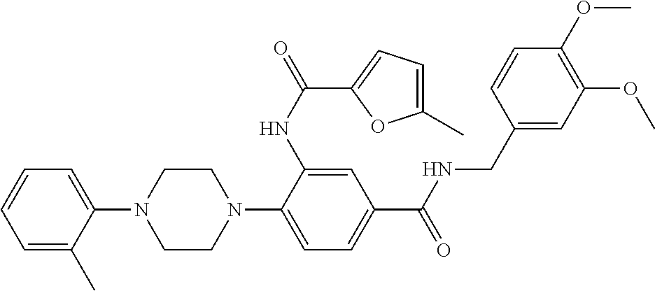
C1=C(C)C(N2CCN(C3=CC=C(C(NCC4=CC(OC)=C(OC)C=C4)=O)C=C3NC(=O)C3=CC=C(C)O3)CC2)=CC=C1
